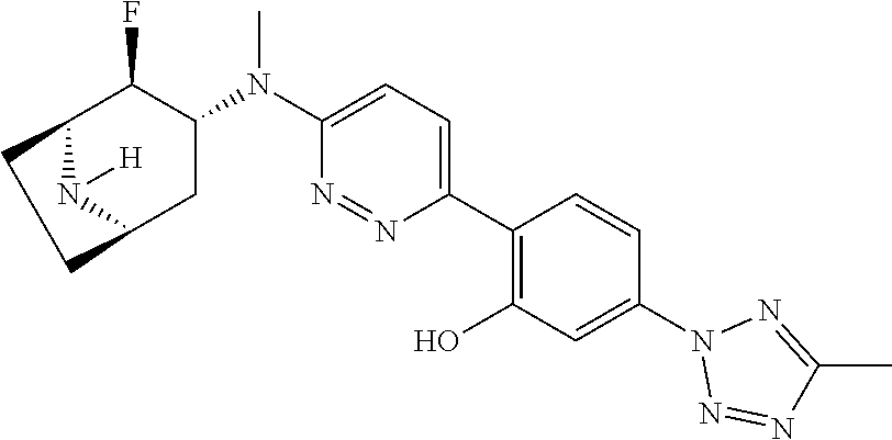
C12N([H])C(CC(N(C3=CC=C(C4=C(O)C=C(N5N=NC(C)=N5)C=C4)N=N3)C)C1F)CC2
